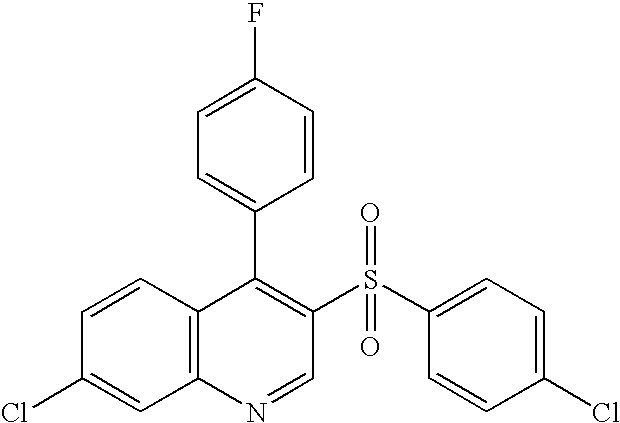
C12=C(C=CC(Cl)=C1)C(C1=CC=C(F)C=C1)=C(S(C1=CC=C(Cl)C=C1)(=O)=O)C=N2
